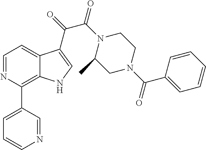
C1=NC(C2=CC=CN=C2)=C2C(=C1)C(C(=O)C(N1C(C)CN(C(C3=CC=CC=C3)=O)CC1)=O)=CN2
